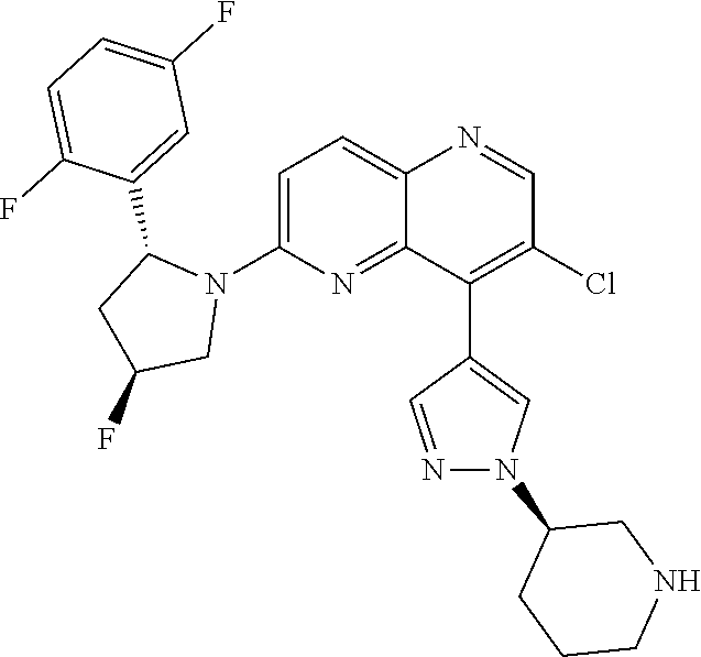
C1=C(N2C(C3=CC(F)=CC=C3F)CC(F)C2)N=C2C(=C1)N=CC(Cl)=C2C1=CN(C2CNCCC2)N=C1
